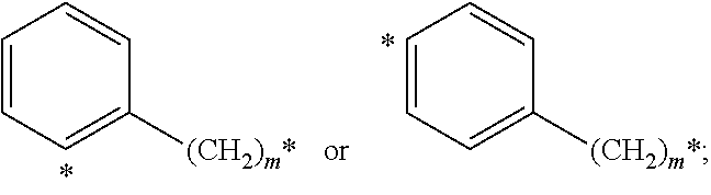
C1=CC=C([(CH2)m*])C=C1.C1=CC=C([(CH2)m*])C=C1
